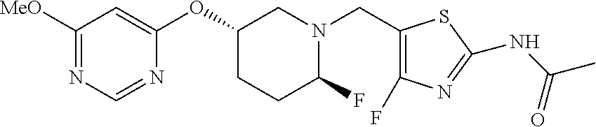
C1([MeO])=NC=NC(OC2CCC(F)N(CC3=C(F)N=C(NC(C)=O)S3)C2)=C1
